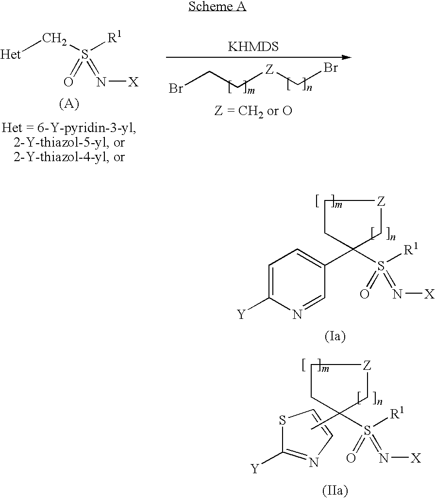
[Het]CS([R1])(=O)=N[X].BrCC[Z]CBr.S1C([Y])=NC=C1.C1CC(S([R1])(=O)=N[X])(C)C[Z]1.C1CC(C2=CC=C([Y])N=C2)(S([R1])(=O)=N[X])C[Z]1
